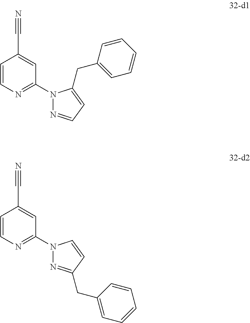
C1=CN=C(N2N=CC=C2CC2=CC=CC=C2)C=C1C#N.C1=CN=C(N2N=C(CC3=CC=CC=C3)C=C2)C=C1C#N
